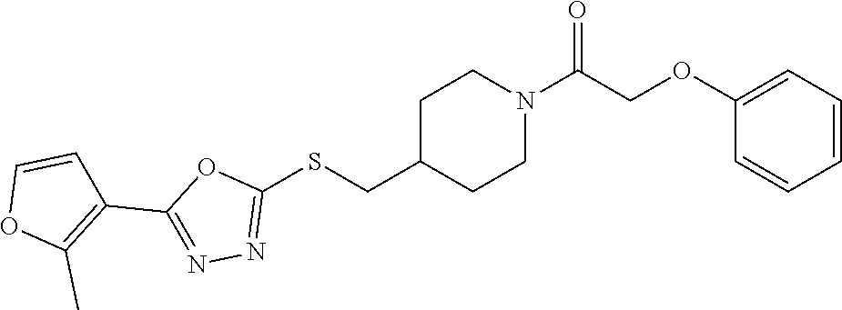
C1=CC=C(OCC(N2CCC(CSC3=NN=C(C4=C(C)OC=C4)O3)CC2)=O)C=C1
